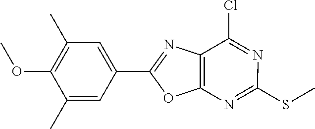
C12=C(N=C(SC)N=C1Cl)OC(C1=CC(C)=C(OC)C(C)=C1)=N2
